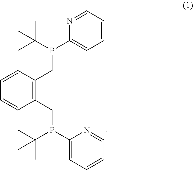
C1=CC=NC(P(C(C)(C)C)CC2=C(CP(C3=CC=CC=N3)C(C)(C)C)C=CC=C2)=C1
